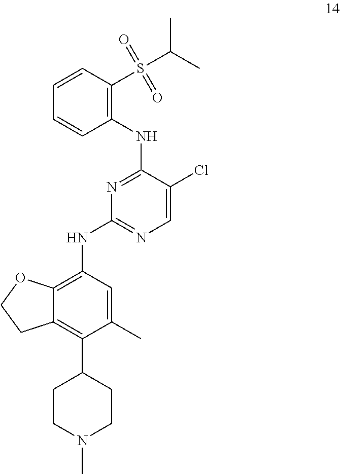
C1=C(C)C(C2CCN(C)CC2)=C2C(=C1NC1=NC=C(Cl)C(NC3=C(S(C(C)C)(=O)=O)C=CC=C3)=N1)OCC2
